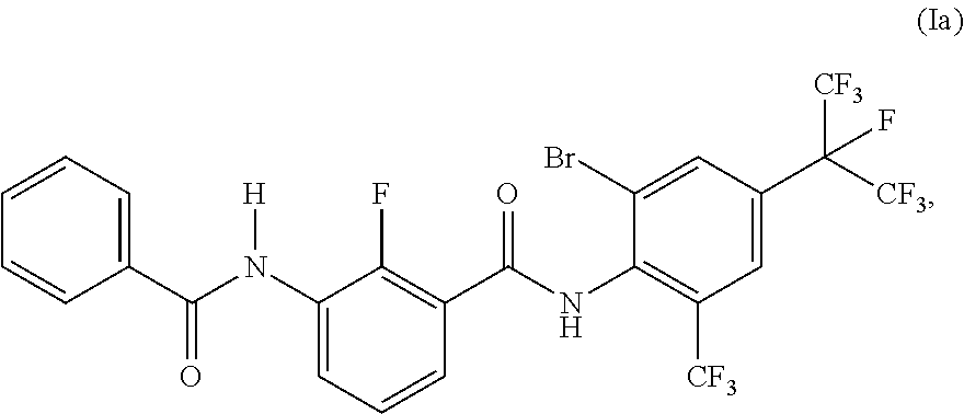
C1(C(N(C2=CC=CC(C(NC3=C([CF3])C=C(C([CF3])([CF3])F)C=C3Br)=O)=C2F)[H])=O)=CC=CC=C1
